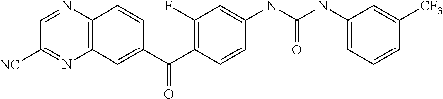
C1=NC2=C(N=C1[NC])C=C(C(C1=C(F)C=C(NC(NC3=CC=CC([CF3])=C3)=O)C=C1)=O)C=C2
